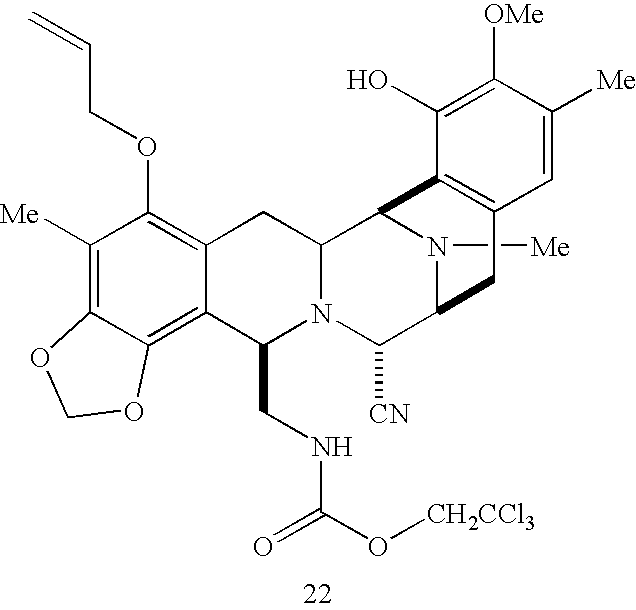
N1([Me])C2C([CN])N3C(CNC(O[CH2CCl3])=O)C4=C5C(=C([Me])C(OCC=C)=C4CC3C1C1=C(C2)C=C([Me])C([OMe])=C1O)OCO5
